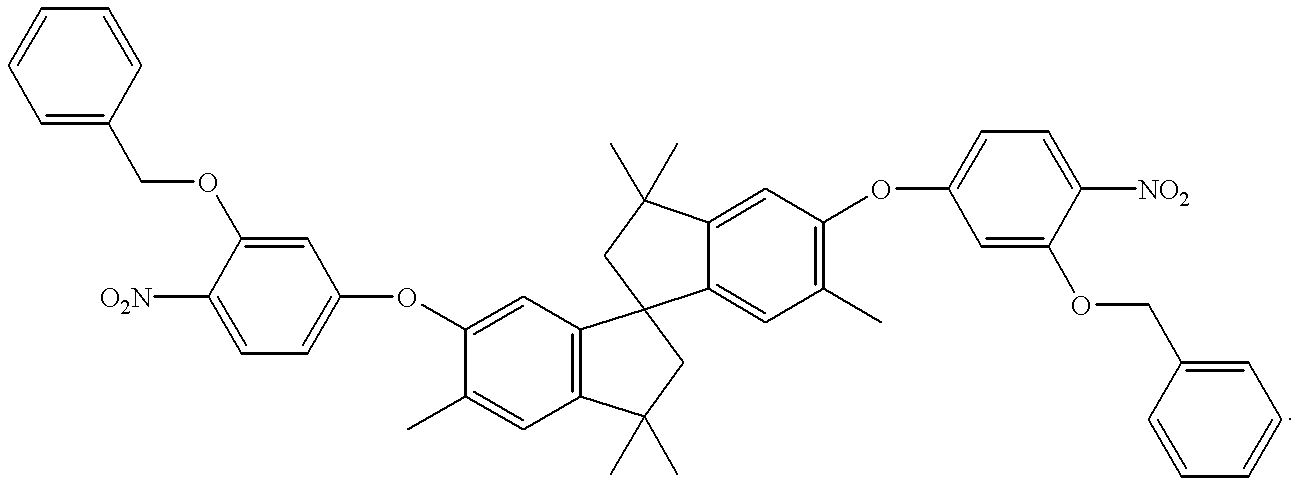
C1=C(COC2=CC(OC3=CC4=C(C=C3C)C(C)(C)CC43CC(C)(C)C4=CC(OC5=CC=C([NO2])C(OCC6=CC=CC=C6)=C5)=C(C)C=C34)=CC=C2[O2N])C=CC=C1
